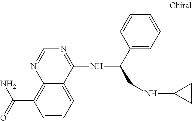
C12=C(C(=O)N)C=CC=C1C(NC(CNC1CC1)C1=CC=CC=C1)=NC=N2
